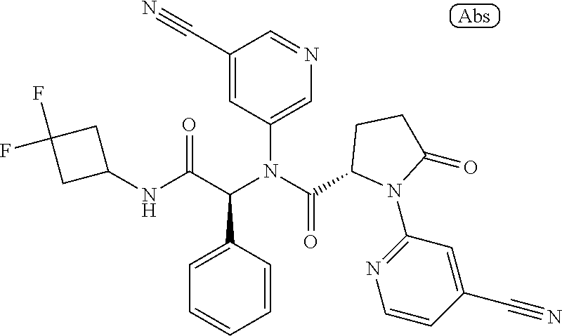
C1(C#N)=CC(N(C(C2N(C3=NC=CC(C#N)=C3)C(=O)CC2)=O)C(C(NC2CC(F)(F)C2)=O)C2=CC=CC=C2)=CN=C1
